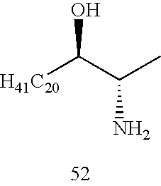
[H41C20]C(C(C)N)O
